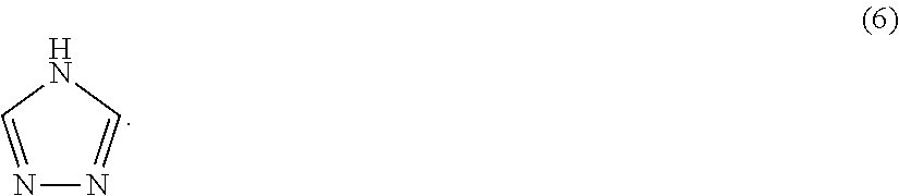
N1=CNC=N1
